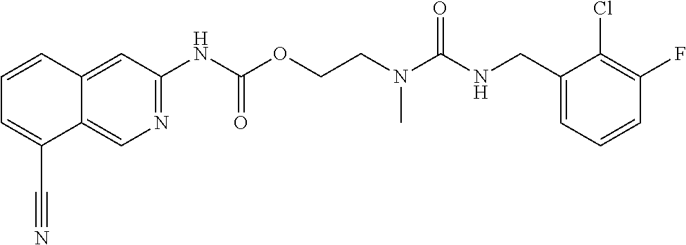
N1=C(NC(OCCN(C(NCC2=CC=CC(F)=C2Cl)=O)C)=O)C=C2C(=C1)C(C#N)=CC=C2
